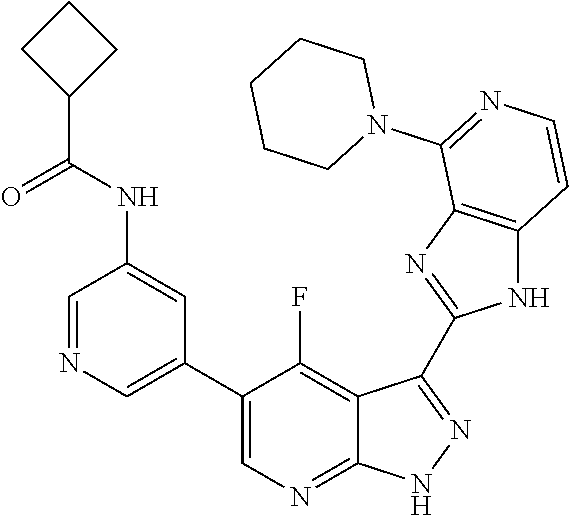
C1=NC=C(C2=CN=C3C(=C2F)C(C2=NC4=C(N2)C=CN=C4N2CCCCC2)=N[N H]3)C=C1NC(C1CCC1)=O
